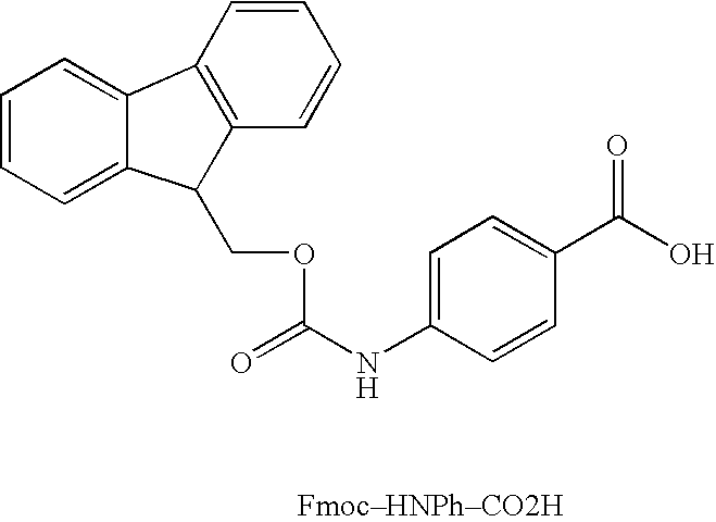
C12=CC=CC=C1C(COC(=O)NC1=CC=C(C(O)=O)C=C1)C1=C2C=CC=C1
